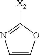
C1=COC([X2])=N1
